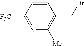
C1([F3C])=NC([Me])=C(CBr)C=C1
